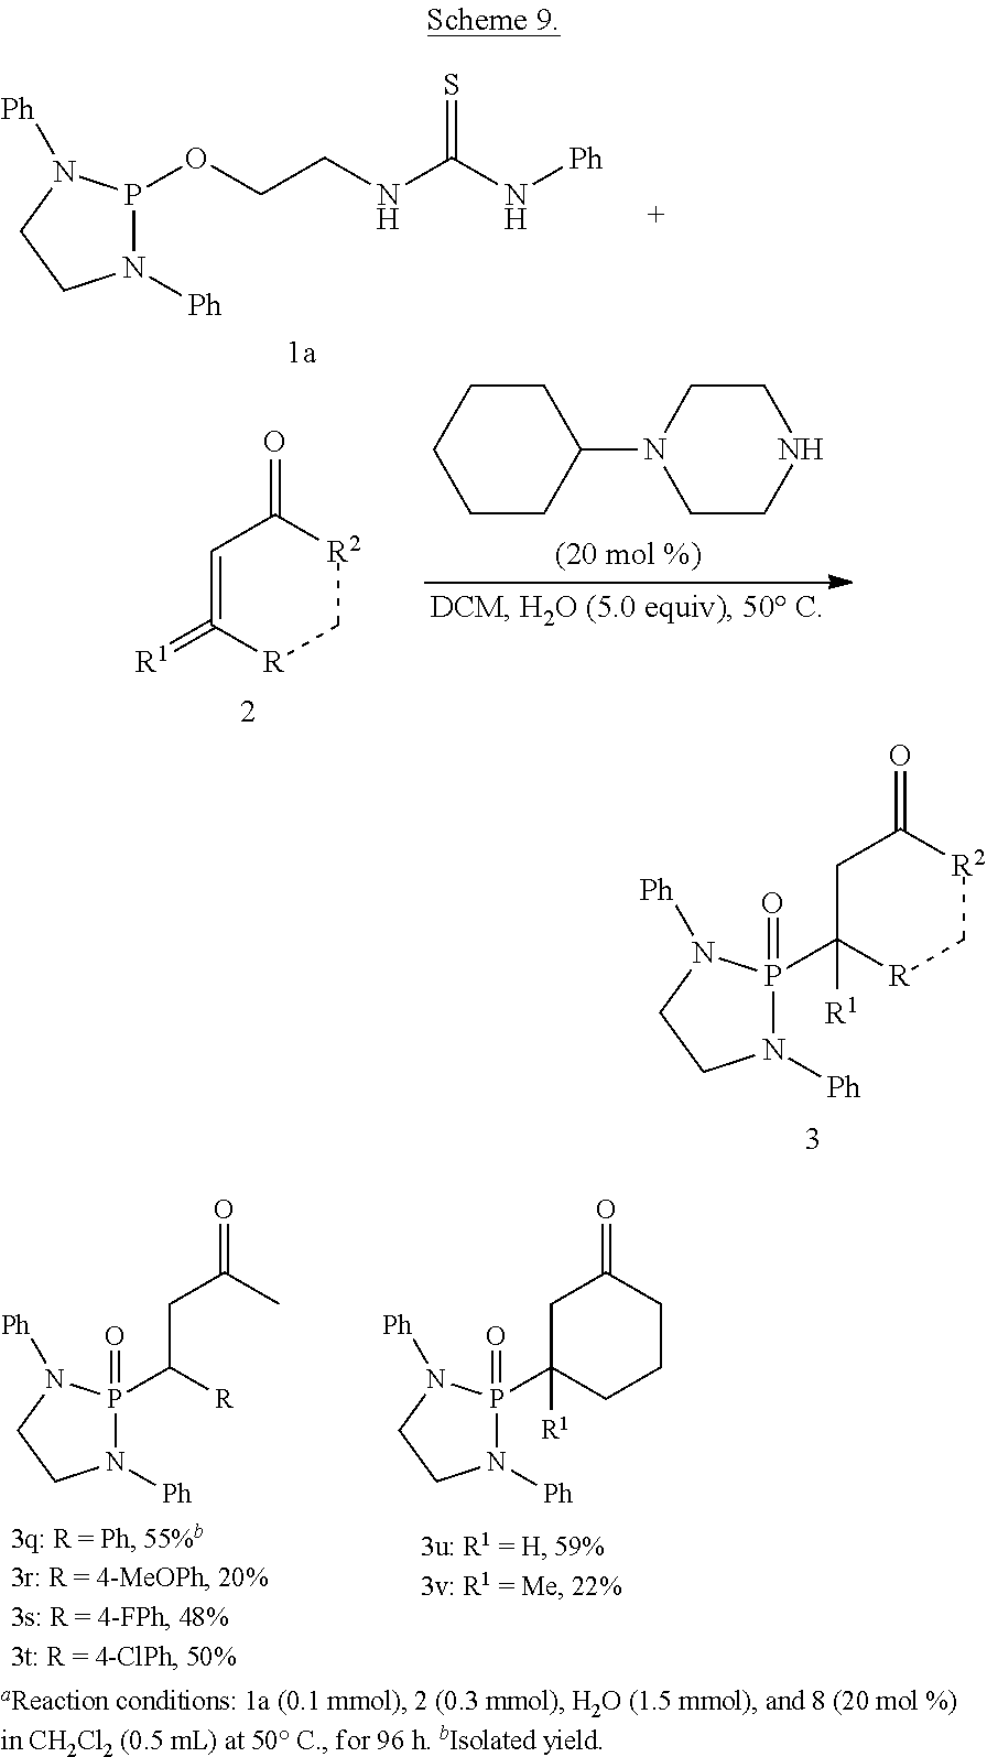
N1([Ph])P(=O)(C2([R1])CC(=O)[R2]C[R]2)N([Ph])CC1.C1=C(=[R1])[R]C[R2]C1=O.C1CCCCC1N1CCNCC1.N1([Ph])P(=O)(C(CC(C)=O)[R])N([Ph])CC1.N1([Ph])P(=O)(C2([R1])CC(=O)CCC2)N([Ph])CC1.N1([Ph])P(OCCNC(N[Ph])=S)N([Ph])CC1
